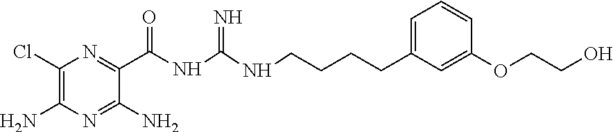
C1(Cl)=C(N)N=C(N)C(C(=O)NC(=N)NCCCCC2=CC=CC(OCCO)=C2)=N1
